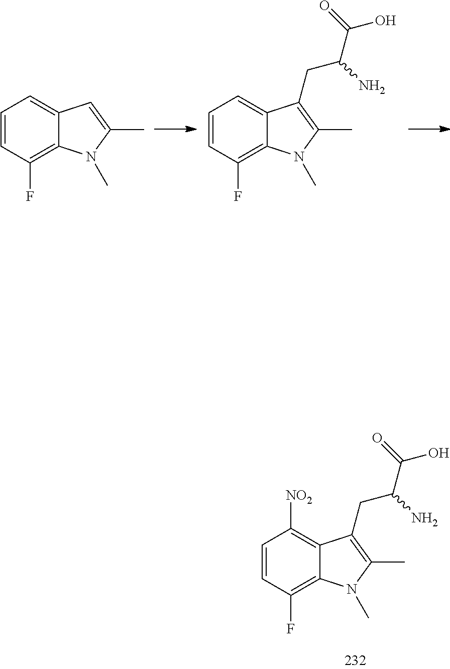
C1=C2C(=C(F)C=C1)N(C)C(C)=C2.C1=C2C(=C(F)C=C1)N(C)C(C)=C2CC(C(O)=O)N.[NO2]C1=C2C(=C(F)C=C1)N(C)C(C)=C2CC(C(O)=O)N
